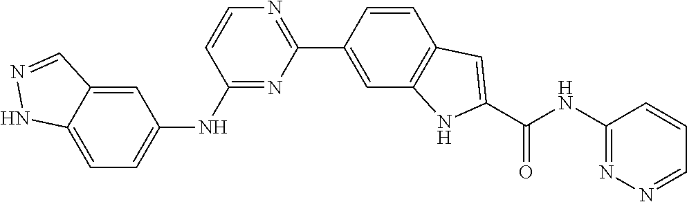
C1=CC(NC2=CC=C3C(=C2)C=NN3)=NC(C2=CC3=C(C=C2)C=C(C(NC2=NN=CC=C2)=O)N3)=N1
